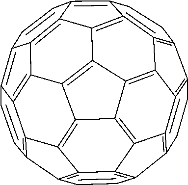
C1CC2=C3=C4=C1C1=C5=C6=C7C8=C9C%10=C%11C%12=C(C=CC2=C%12C3=C%10C8=C45)C2=C%11C3=C9C4=C7C(=C6CC1)C=CC4=C3C=C2
